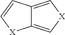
C12=C[X]C=C1C=C[X]2
